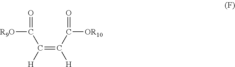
C(=C(C([OR10])=O)[H])([H])C([R9O])=O
